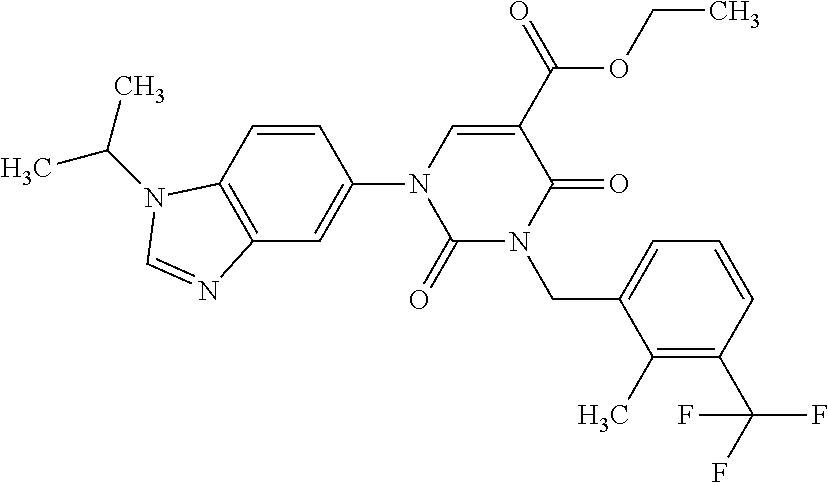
C1(=O)N(CC2=CC=CC(C(F)(F)F)=C2C)C(=O)C(C(OCC)=O)=CN1C1=CC2=C(C=C1)N(C(C)C)C=N2
